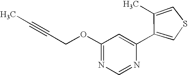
C1(OCC#CC)=NC=NC(C2=CSC=C2C)=C1
